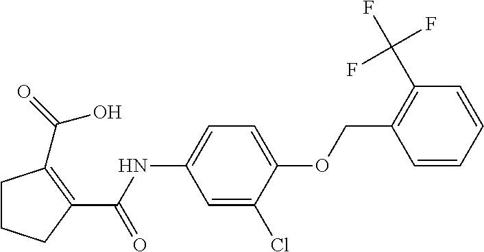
C1CCC(C(=O)NC2=CC=C(OCC3=C(C(F)(F)F)C=CC=C3)C(Cl)=C2)=C1C(O)=O
